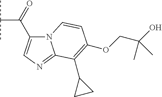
N12C(C(=O)C(C)C)=CN=C1C(C1CC1)=C(OCC(C)(O)C)C=C2
